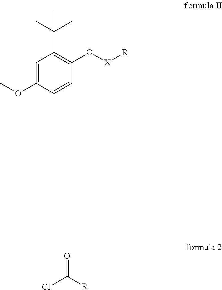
C1=C(OC)C=CC(O[X][R])=C1C(C)(C)C.ClC([R])=O
